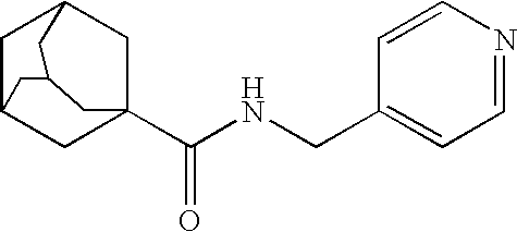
C1C2CC3(C(NCC4=CC=NC=C4)=O)CC1CC(C2)C3
